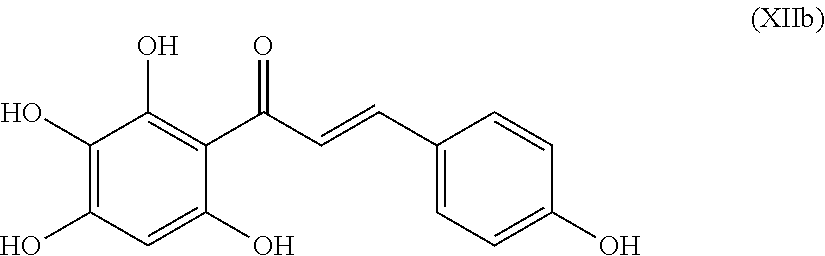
C1=C(O)C(C(=O)C=CC2=CC=C(O)C=C2)=C(O)C(O)=C1O
